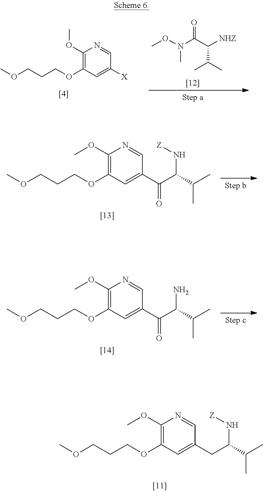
C1(OC)=C(OCCCOC)C=C(CC(C(C)C)N[Z])C=N1.C1(OC)=C(OCCCOC)C=C([X])C=N1.O=C(C([NHZ])C(C)C)N(OC)C.C1(OC)=C(OCCCOC)C=C(C(C(C(C)C)N[Z])=O)C=N1.C1(OC)=C(OCCCOC)C=C(C(C(C(C)C)N)=O)C=N1
